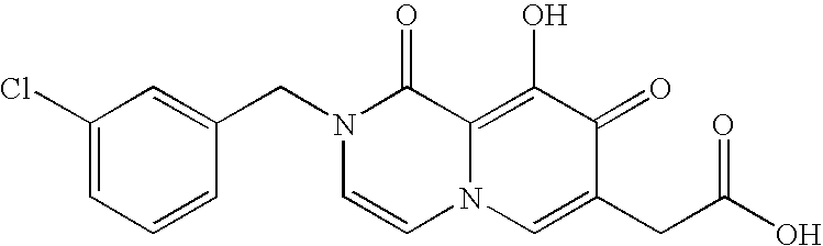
C1(Cl)=CC=CC(CN2C=CN3C(=C(O)C(=O)C(CC(O)=O)=C3)C2=O)=C1
